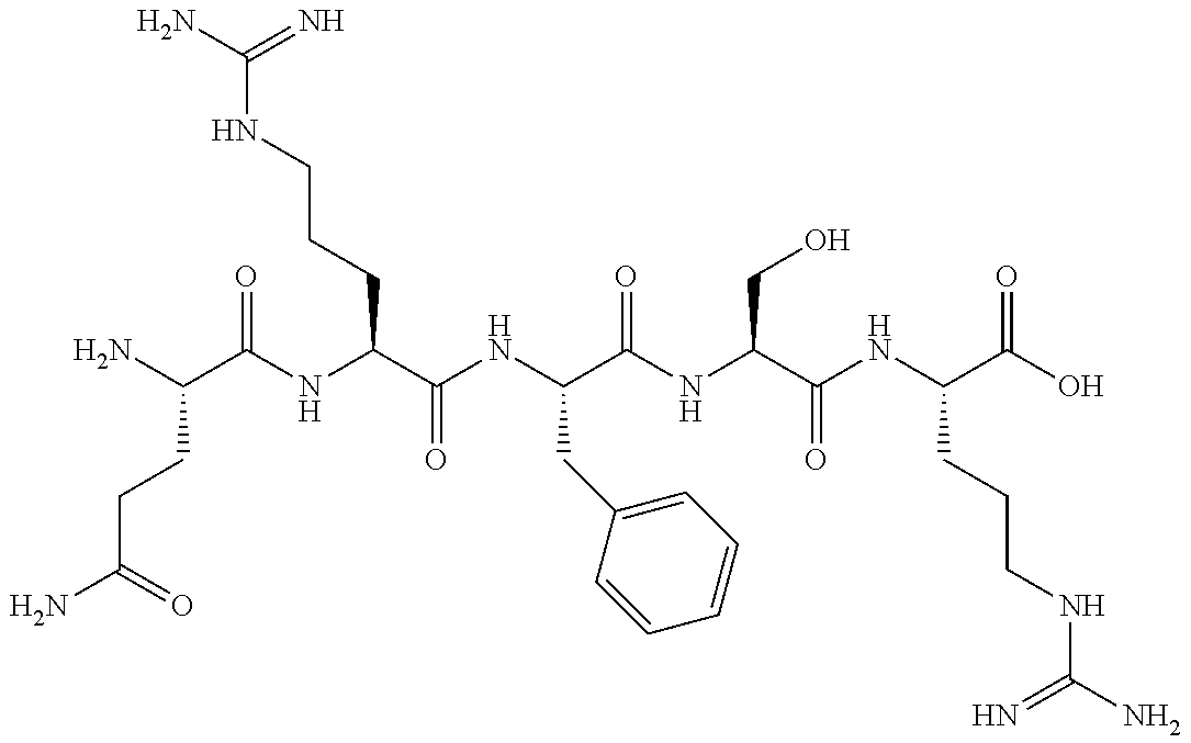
NC(CCC(N)C(=O)NC(CCCNC(=N)N)C(=O)NC(C(=O)NC(C(=O)NC(CCCNC(=N)N)C(=O)O)CO)CC1=CC=CC=C1)=O
